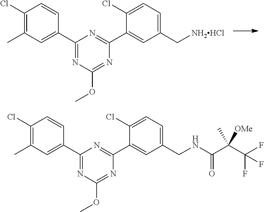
C1(Cl)=C(C)C=C(C2=NC(OC)=NC(C3=CC(C[NH2HCl])=CC=C3Cl)=N2)C=C1.C1(Cl)=C(C)C=C(C2=NC(OC)=NC(C3=CC(CNC(C(C(F)(F)F)(C)[OMe])=O)=CC=C3Cl)=N2)C=C1
